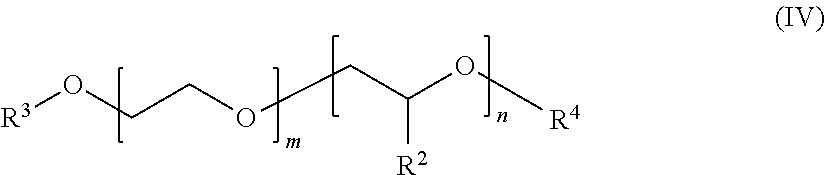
[R3]OCCOCC(O[R4])[R2]
